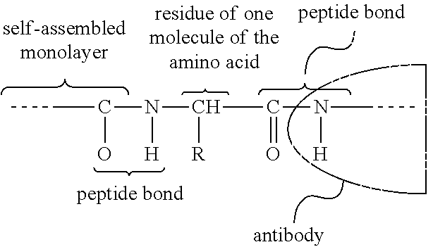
C(C(O)N(C([R])C(=O)N([H])CC)[H])C
